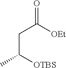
C(C([OTBS])C)C([OEt])=O
